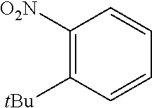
C1([O2N])=C([tBu])C=CC=C1
